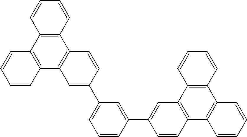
C12=C(C3=C(C4=C1C=C(C1=CC=CC(C5=CC6=C(C7=C(C8=C6C=CC=C8)C=CC=C7)C=C5)=C1)C=C4)C=CC=C3)C=CC=C2
